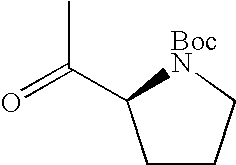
C1CC[BocN]C1C(=O)C
